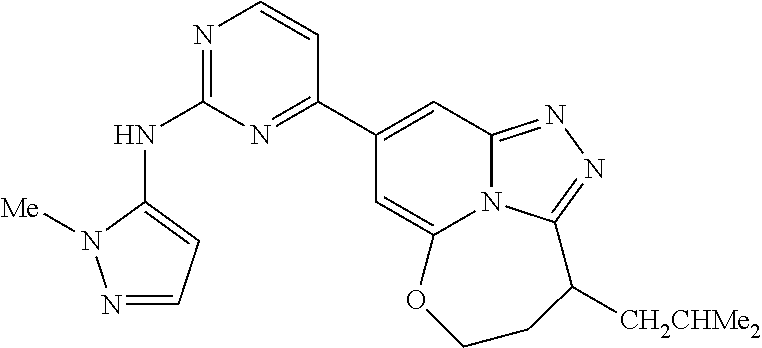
N1=C(NC2=CC=NN2[Me])N=C(C2=CC3=NN=C4N3C(=C2)OCCC4[CH2CHMe2])C=C1
